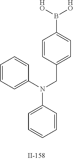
C1(N(C2=CC=CC=C2)CC2=CC=C(B([HO])[HO])C=C2)=CC=CC=C1
